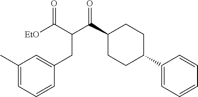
C1(C2CCC(C(C(C([EtO])=O)CC3=CC(C)=CC=C3)=O)CC2)=CC=CC=C1
